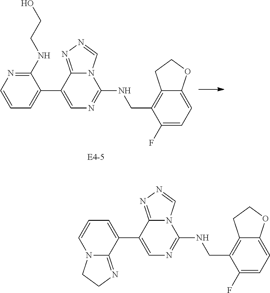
C1(C2=CC=CN=C2NCCO)=CN=C(NCC2=C3C(=CC=C2F)OCC3)N2C1=NN=C2.C1(C2=CC=CN3C2=NCC3)=CN=C(NCC2=C3C(=CC=C2F)OCC3)N2C1=NN=C2
